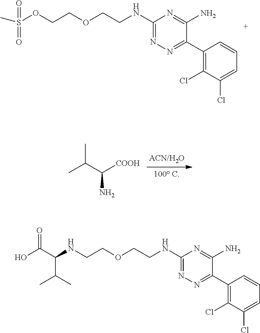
S(C)(OCCOCCNC1=NN=C(C2=C(Cl)C(Cl)=CC=C2)C(N)=N1)(=O)=O.CC(C([COOH])N)C.N(CCOCCNC1=NN=C(C2=C(Cl)C(Cl)=CC=C2)C(N)=N1)C(C(O)=O)C(C)C
